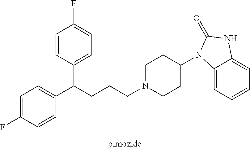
C1=C(F)C=CC(C(CCCN2CCC(N3C4=CC=CC=C4NC3=O)CC2)C2=CC=C(F)C=C2)=C1
